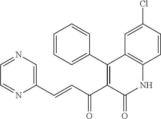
C1=NC=C(C=CC(C2=C(C3=CC=CC=C3)C3=C(NC2=O)C=CC(Cl)=C3)=O)N=C1
